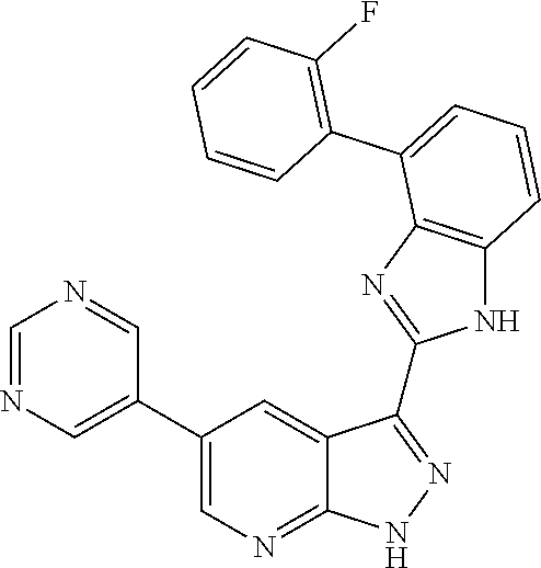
C1=NC=C(C2=CN=C3C(=C2)C(C2=NC4=C(N2)C=CC=C4C2=C(F)C=CC=C2)=NN3)C=N1
